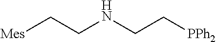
[Mes]CCNCC[PPh2]
